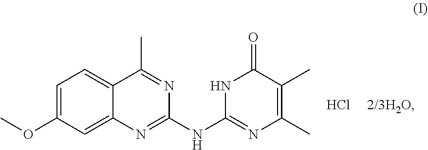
N1=C(C)C2=CC=C(OC)C=C2N=C1NC1=NC(C)=C(C)C(=O)N1.Cl.[2/3H2O]
